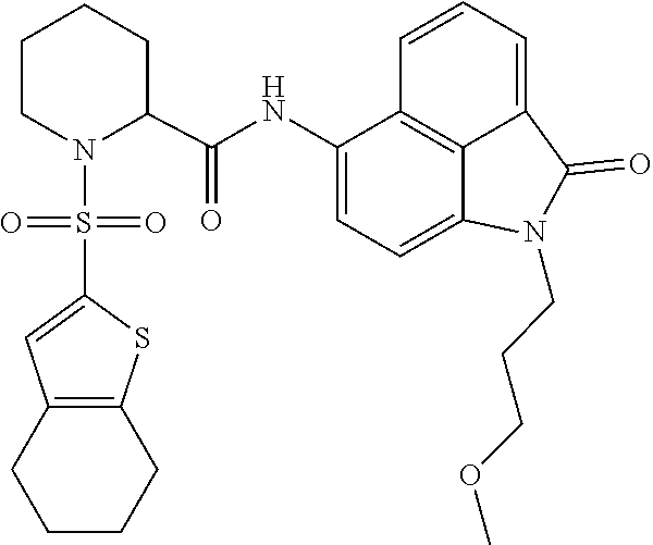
C1=C2C(=O)N(CCCOC)C3=CC=C(NC(C4CCCCN4S(=O)(C4=CC5=C(S4)CCCC5)=O)=O)C(=C23)C=C1
